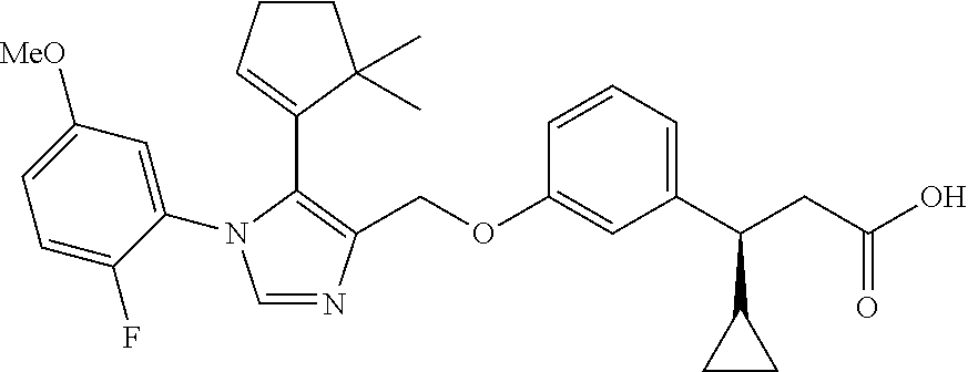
C1=NC(COC2=CC(C(C3CC3)CC(=O)O)=CC=C2)=C(C2=CCCC2(C)C)N1C1=CC([MeO])=CC=C1F
